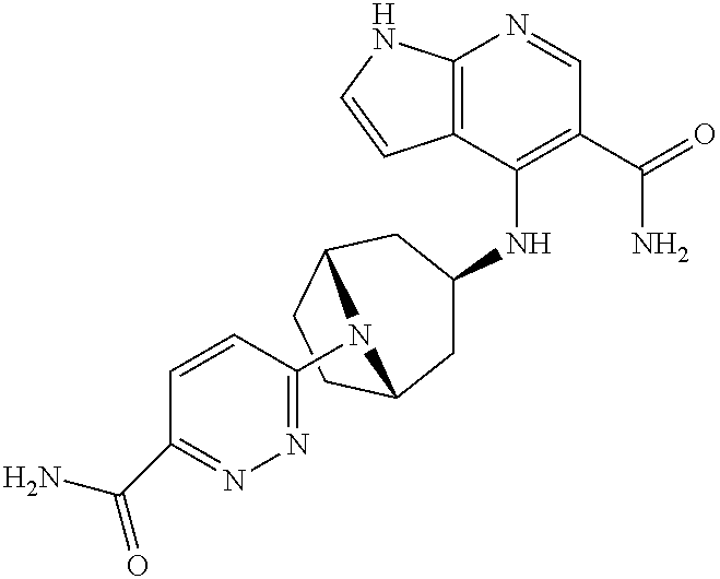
C12=C(C(NC3CC4CCC(C3)N4C3=NN=C(C(N)=O)C=C3)=C(C(=O)N)C=N1)C=CN2
